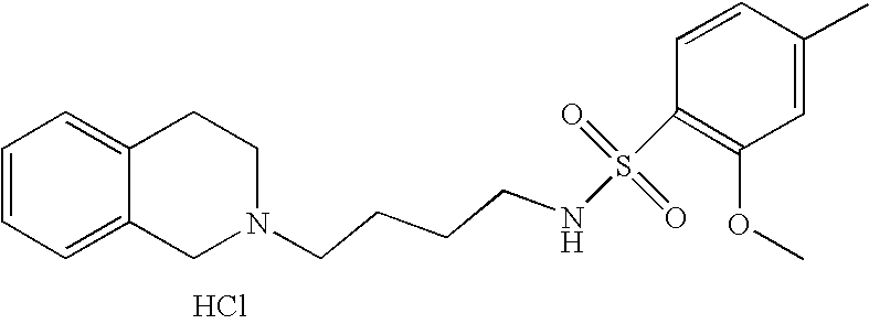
C1=CC=C2C(=C1)CCN(CCCCNS(C1=C(OC)C=C(C)C=C1)(=O)=O)C2.Cl
